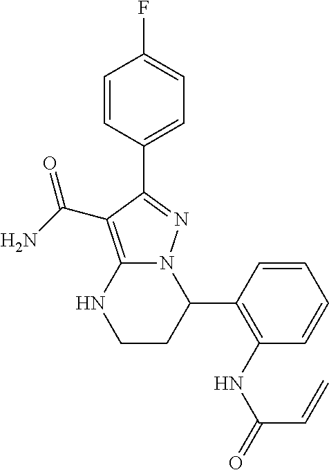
C1(C2=C(NC(=O)C=C)C=CC=C2)N2C(=C(C(N)=O)C(C3=CC=C(F)C=C3)=N2)NCC1
